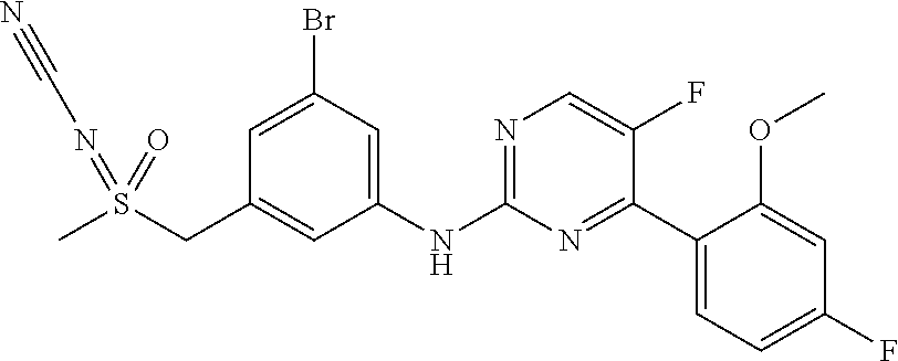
C1(NC2=NC=C(F)C(C3=CC=C(F)C=C3OC)=N2)=CC(Br)=CC(CS(C)(=O)=NC#N)=C1
